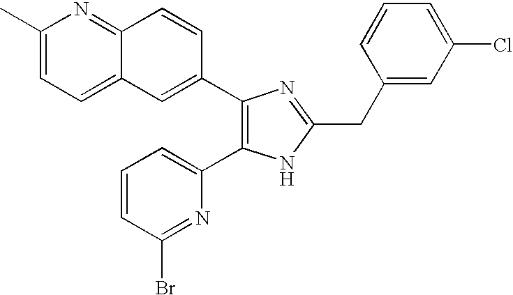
C1(C)=CC=C2C(=N1)C=CC(C1=C(C3=CC=CC(Br)=N3)NC(CC3=CC(Cl)=CC=C3)=N1)=C2
